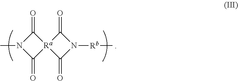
C1(=O)[Ra]2(C(=O)N1[Rb]C)C(=O)N(C)C2=O
